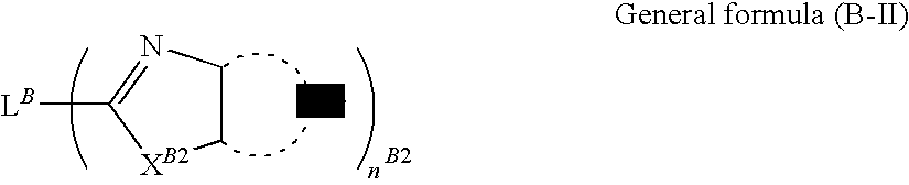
C1CN=C([LB])[XB2]1.[ZB2].[B2]
